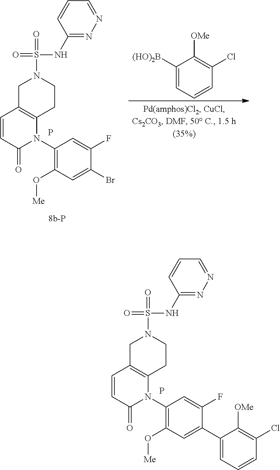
P.C1(N2C3=C(C=CC2=O)CN(S(NC2=NN=CC=C2)(=O)=O)CC3)=C(O[Me])C=C(C2=CC=CC(Cl)=C2[OMe])C(F)=C1.C1(N2C3=C(C=CC2=O)CN(S(NC2=NN=CC=C2)(=O)=O)CC3)=C(O[Me])C=C(Br)C(F)=C1.P.C1([(HO)2B])=CC=CC(Cl)=C1[OMe]
